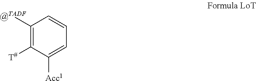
C1([@TADF])=C([T#])C([Acc1])=CC=C1
